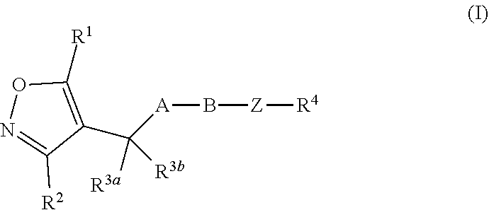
C1(C([A]B[Z][R4])([R3a])[R3b])=C([R1])ON=C1[R2]
